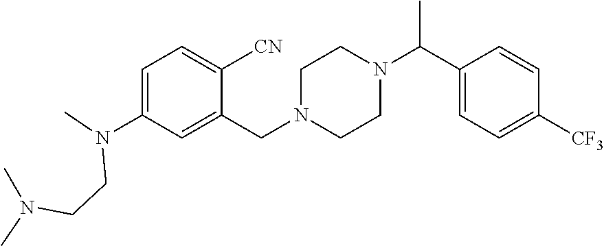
C1=C(N(C)CCN(C)C)C=C(CN2CCN(C(C3=CC=C([CF3])C=C3)C)CC2)C([CN])=C1
